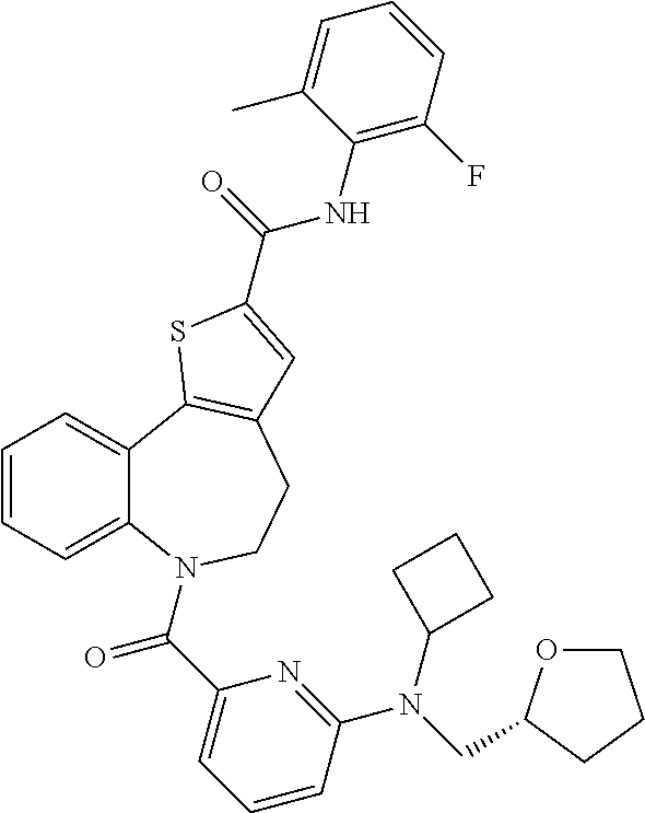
C1=CC=C2C(=C1)C1=C(CCN2C(C2=CC=CC(N(CC3OCCC3)C3CCC3)=N2)=O)C=C(C(=O)NC2=C(F)C=CC=C2C)S1
